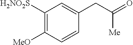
C1([H2NO2S])=C([MeO])C=CC(CC([Me])=O)=C1
